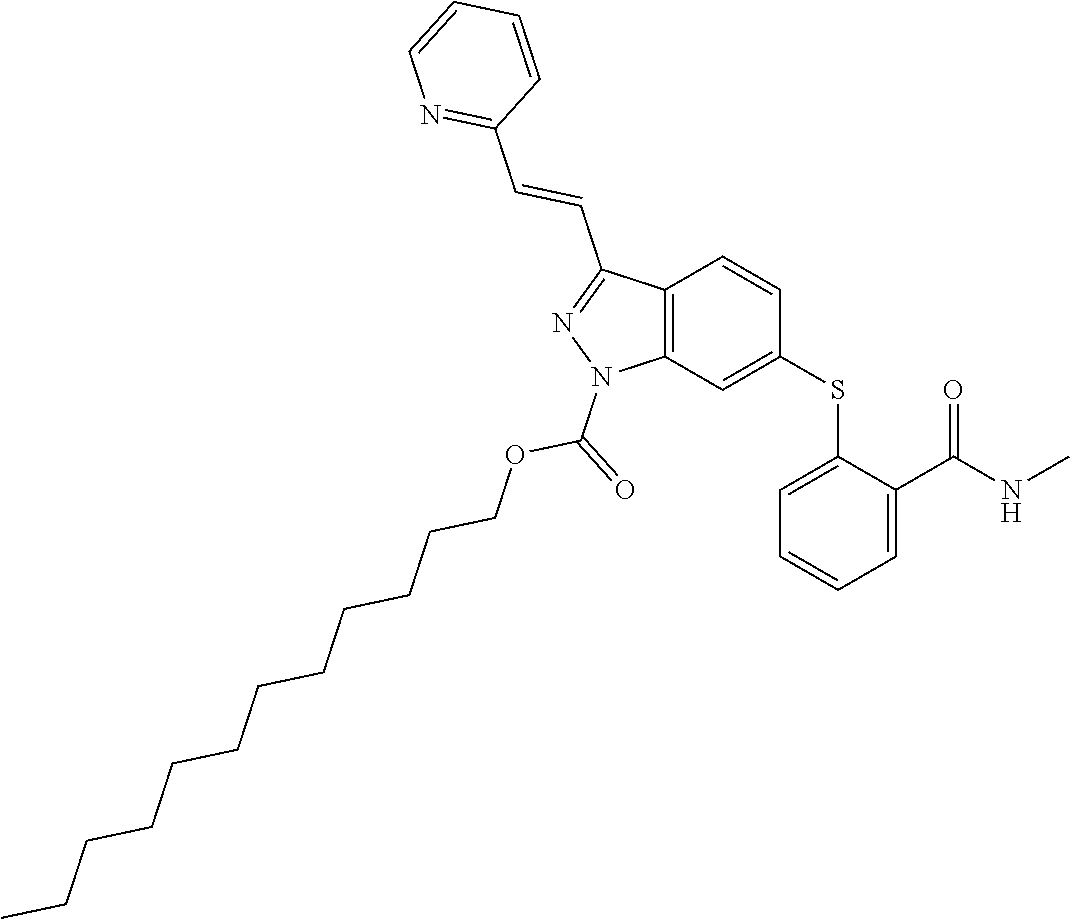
C1(SC2=CC3=C(C=C2)C(C=CC2=NC=CC=C2)=NN3C(=O)OCCCCCCCCCCCC)=CC=CC=C1C(NC)=O
